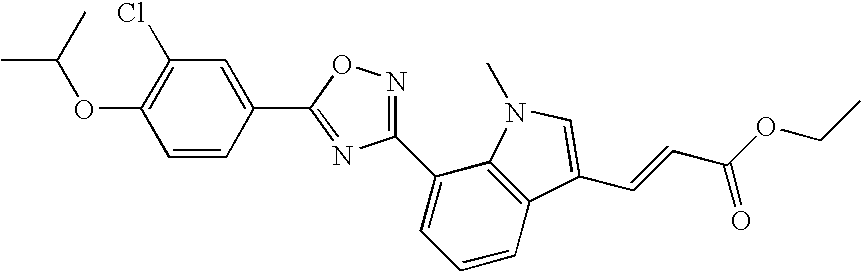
CC(OC1=C(Cl)C=C(C2=NC(C3=CC=CC4=C3N(C)C=C4C=CC(OCC)=O)=NO2)C=C1)C
